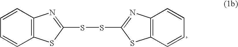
C1=CC2=C(C=C1)SC(SSC1=NC3=C(C=CC=C3)S1)=N2
